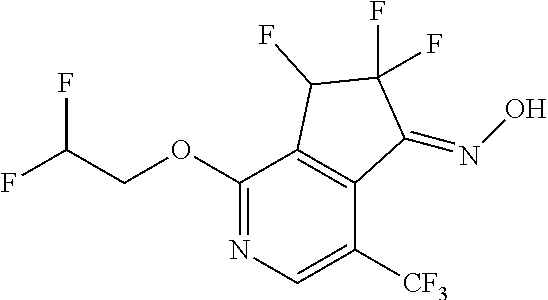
C1(OCC(F)F)=NC=C([CF3])C2=C1C(F)C(F)(F)C2=NO
